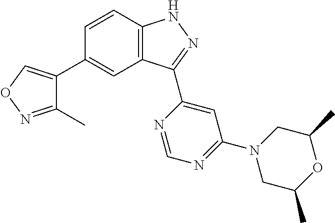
C1=CC2=C(C=C1C1=CON=C1C)C(C1=CC(N3CC(C)OC(C)C3)=NC=N1)=NN2
